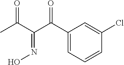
C1(C(C(C(C)=O)=NO)=O)=CC=CC(Cl)=C1
